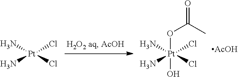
[Pt](N)(N)(Cl)Cl.[Pt](N)(N)(Cl)(Cl)(OC(=O)C)O.[AcOH]
